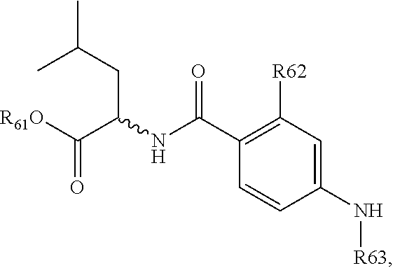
C1([R62])=C(C(NC(CC(C)C)C([R61O])=O)=O)C=CC(N[R63])=C1
